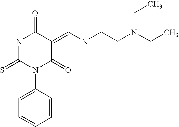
N(C=C1C(=O)NC(=S)N(C2=CC=CC=C2)C1=O)CCN(CC)CC
